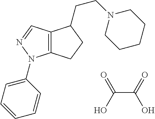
C12=C(N(C3=CC=CC=C3)N=C1)CCC2CCN1CCCCC1.C(C(=O)O)(O)=O
